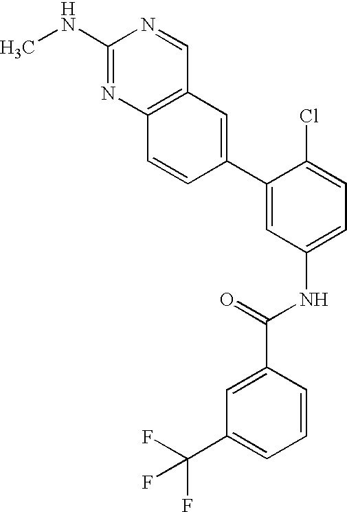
CNC1=NC2=C(C=N1)C=C(C1=CC(NC(=O)C3=CC(C(F)(F)F)=CC=C3)=CC=C1Cl)C=C2
